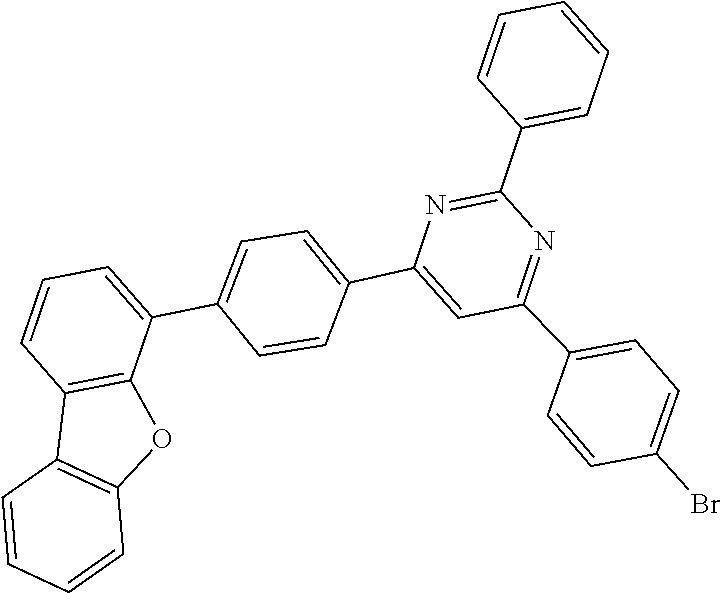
C1=CC=C(C2=NC(C3=CC=C(C4=CC=CC5=C4OC4=C5C=CC=C4)C=C3)=CC(C3=CC=C(Br)C=C3)=N2)C=C1
